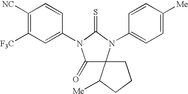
C1([NC])=C([F3C])C=C(N2C(=O)C3(N(C4=CC=C([Me])C=C4)C2=S)CCCC3[Me])C=C1
